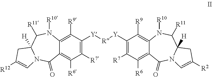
C1([R7])=C([Y][R][Y]C2=C([R7])C([R6])=C3C(=C2[R9])N([R10])C([R11])C2([H])N(C3=O)C=C([R2])C2)C([R9])=C2C(=C1[R6])C(=O)N1C([H])(C([R11])N2[R10])CC([R12])=C1
